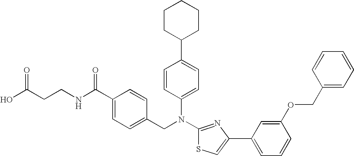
C1(C2=CC=C(N(C3=NC(C4=CC=CC(OCC5=CC=CC=C5)=C4)=CS3)CC3=CC=C(C(NCCC(O)=O)=O)C=C3)C=C2)CCCCC1
